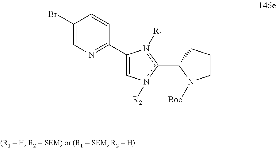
C1CCC(c2n([R1])C(C3=NC=C(Br)C=C3)=Cn2[R2])N1[Boc]
